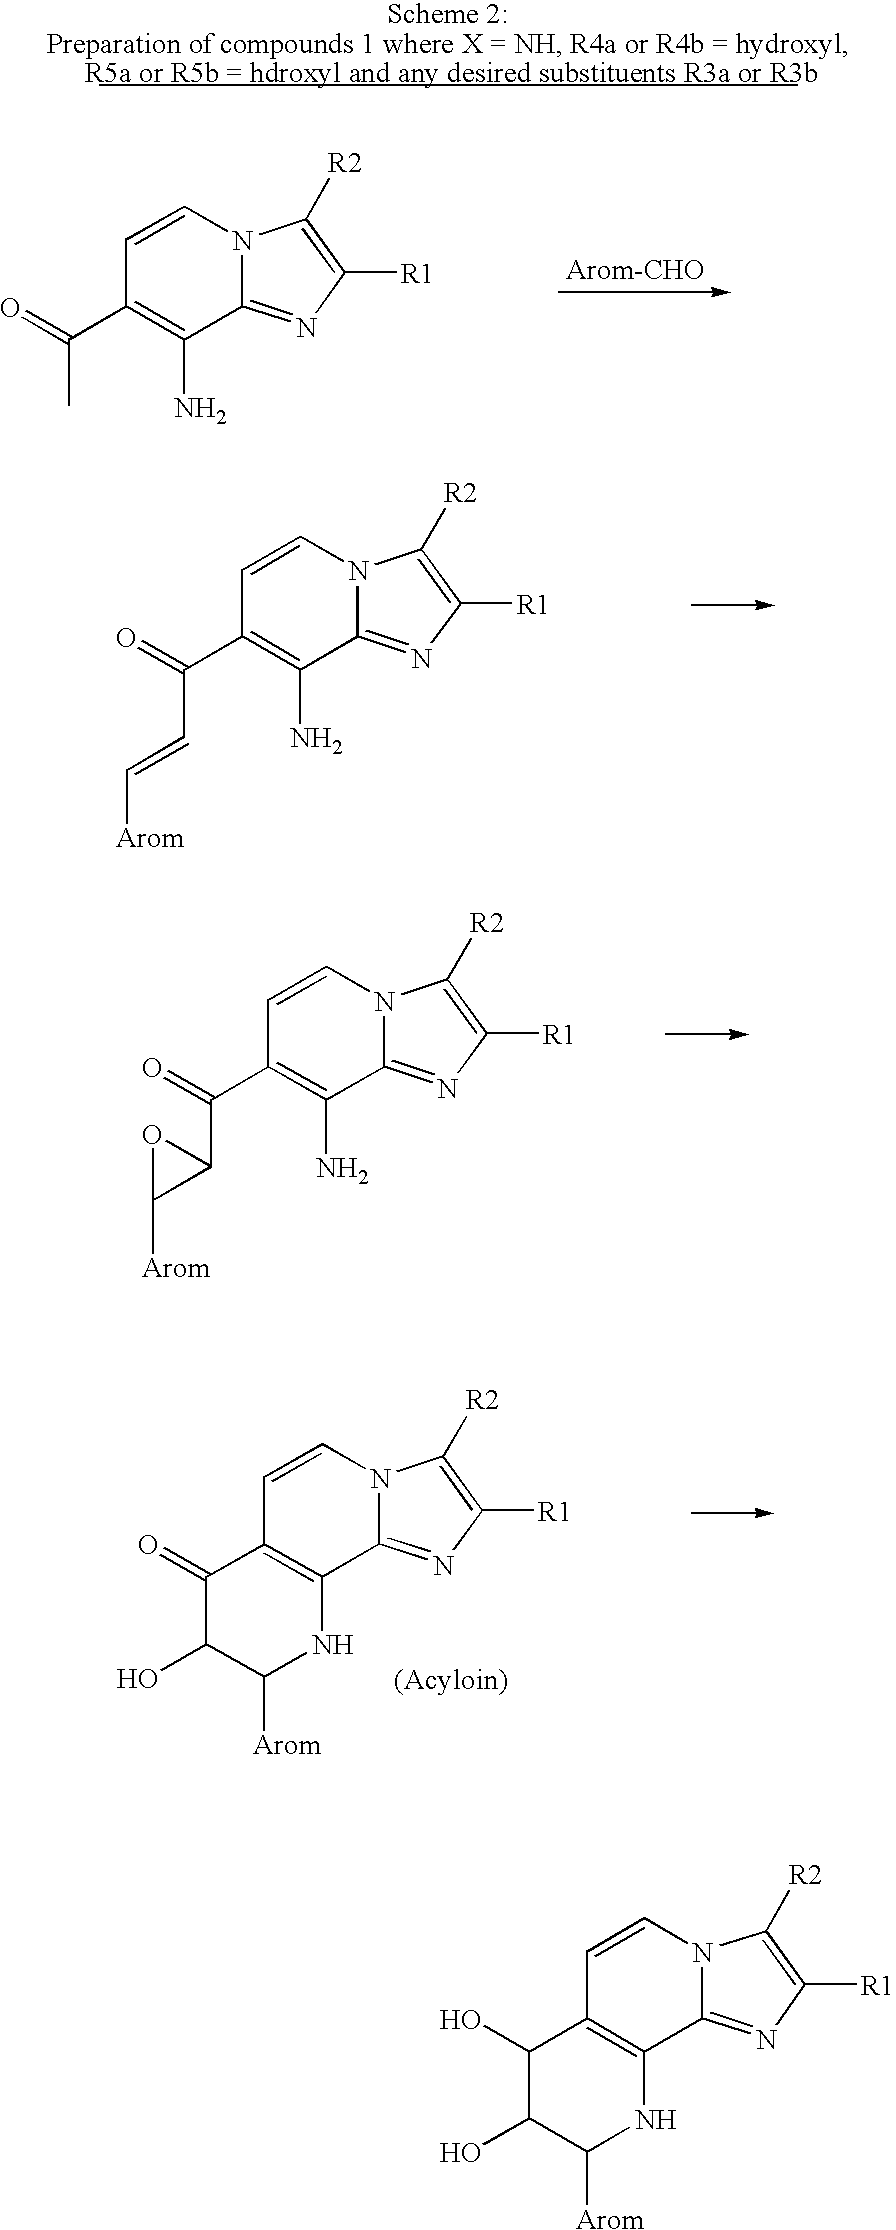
C1=CN2C(=NC([R1])=C2[R2])C(N)=C1C(=O)C.C1=CN2C(=NC([R1])=C2[R2])C(N)=C1C(=O)C=C[Arom].C1=CN2C(=NC([R1])=C2[R2])C(N)=C1C(=O)C1OC1[Arom].C1=CN2C(=NC([R1])=C2[R2])C2=C1C(=O)C(O)C([Arom])N2.C1=CN2C(=NC([R1])=C2[R2])C2=C1C(O)C(O)C([Arom])N2
